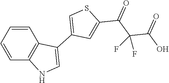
C1=CC=CC2=C1C(C1=CSC(C(C(C(O)=O)(F)F)=O)=C1)=CN2
